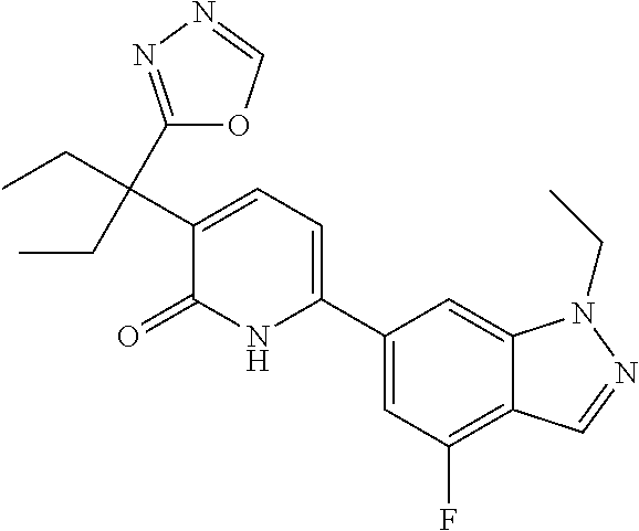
C1(C2=CC=C(C(CC)(CC)C3=NN=CO3)C(=O)N2)=CC(F)=C2C(=C1)N(CC)N=C2
